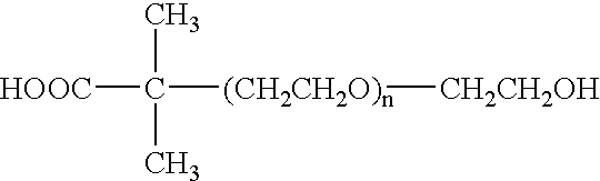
[HOOC]C([(CH2CH2O)n][CH2CH2OH])(C)C
